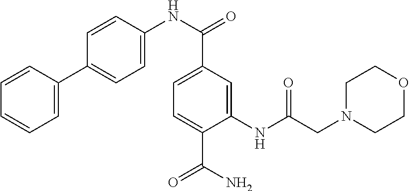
C1=C(C2=CC=C(NC(=O)C3=CC=C(C(=O)N)C(NC(CN4CCOCC4)=O)=C3)C=C2)C=CC=C1
